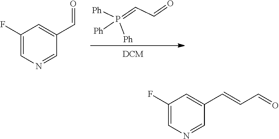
[Ph]P(=CC=O)([Ph])[Ph].C1(F)=CN=CC(C=O)=C1.C1(F)=CN=CC(C=CC=O)=C1
